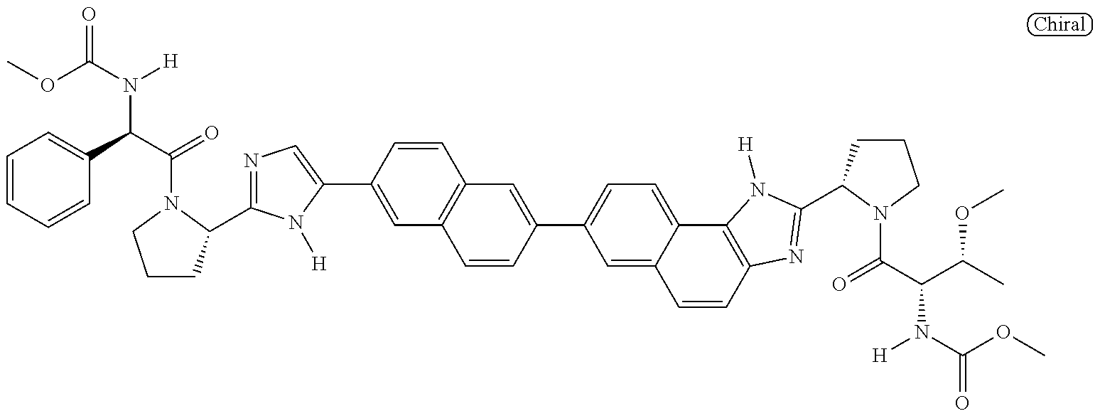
C1CC(C2=NC=C(C3=CC4=C(C=C3)C=C(C3=CC=C5C(=C3)C=CC3=C5N([H])C(C5CCCN5C(C(C(C)OC)N([H])C(=O)OC)=O)=N3)C=C4)N2[H])N(C(=O)C(N(C(OC)=O)[H])C2=CC=CC=C2)C1
